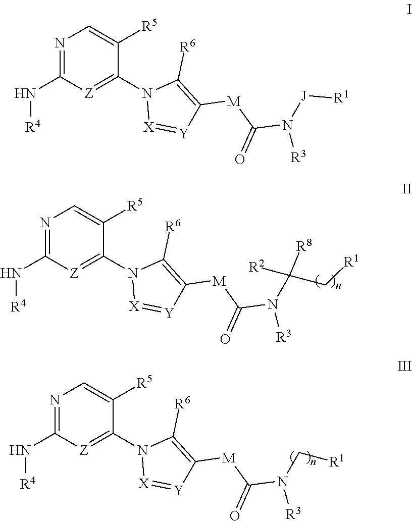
N1=C(N[R4])[Z]=C(N2[X]=[Y]C([M]C(N(C(C[R1])([R8])[R2])[R3])=O)=C2[R6])C([R5])=C1.N1=C(N[R4])[Z]=C(N2[X]=[Y]C([M]C(N(C[R1])[R3])=O)=C2[R6])C([R5])=C1.N1=C(N[R4])[Z]=C(N2[X]=[Y]C([M]C(N([J][R1])[R3])=O)=C2[R6])C([R5])=C1
